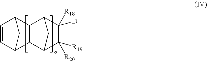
C1=CC2C3C(C1C2)C1C([D])([R18])C([R19])([R20])C3C1
